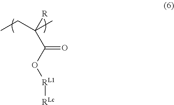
O(C(=O)C([R])(C)CC)[RL1][RLc]
